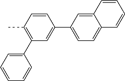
C1=CC(C)=C(C2=CC=CC=C2)C=C1C1=CC=C2C(=C1)C=CC=C2
